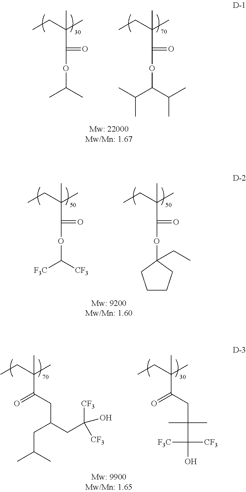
CCC(C)(C)C(=O)OC(C(C)C)C(C)C.CCC(C)(C)C(=O)OC(C)C.CCC(C)(C)C(=O)OC([F3C])[CF3].CCC(C)(C)C(=O)OC1(CC)CCCC1.CCC(C)(C)C(=O)CC(CC([CF3])(O)[CF3])CC(C)C.CCC(C)(C)C(=O)CC(C)(C)C([CF3])([F3C])O
